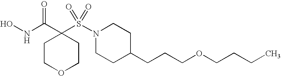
ONC(C1(S(N2CCC(CCCOCCCC)CC2)(=O)=O)CCOCC1)=O
